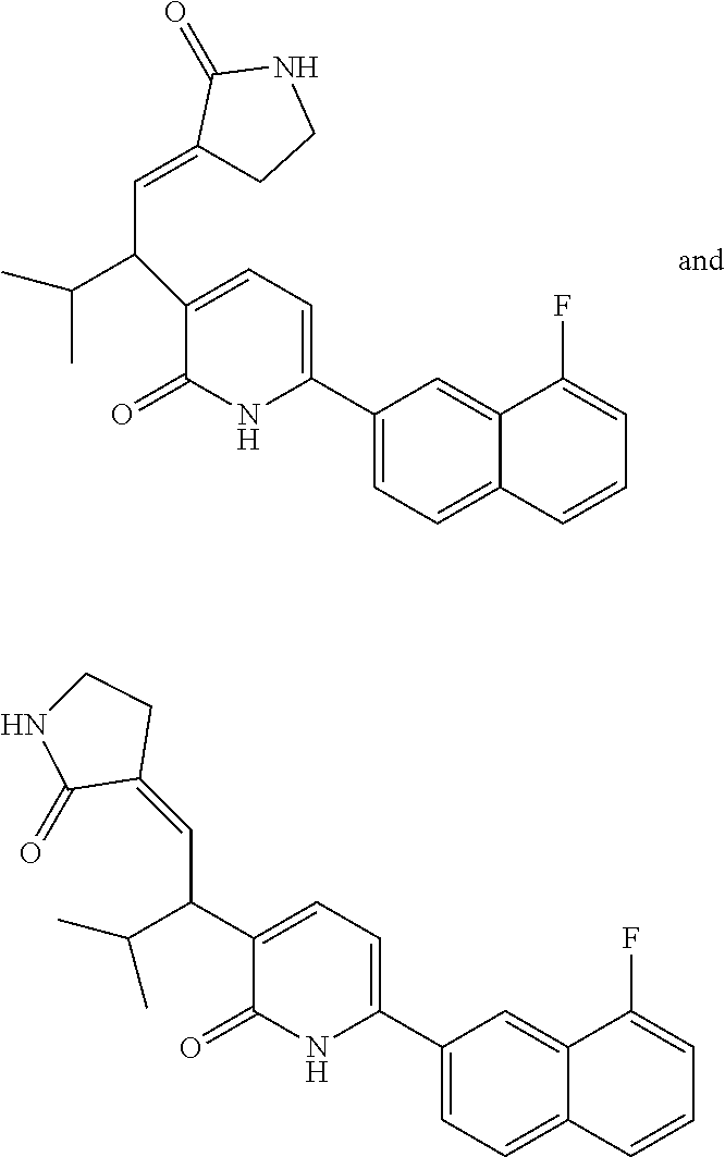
C1(C2=CC=C(C(C(C)C)C=C3C(=O)NCC3)C(=O)N2)=CC=C2C(=C1)C(F)=CC=C2.C1(C2=CC=C(C(C(C)C)C=C3CCNC3=O)C(=O)N2)=CC=C2C(=C1)C(F)=CC=C2
